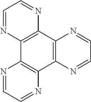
C1=NC2=C(N=C1)C1=C(C3=C2N=CC=N3)N=CC=N1
